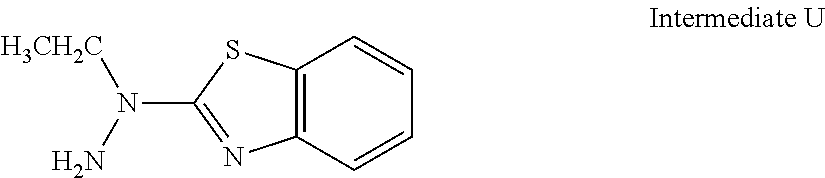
C12=C(C=CC=C1)N=C(N([H3CH2C])N)S2
